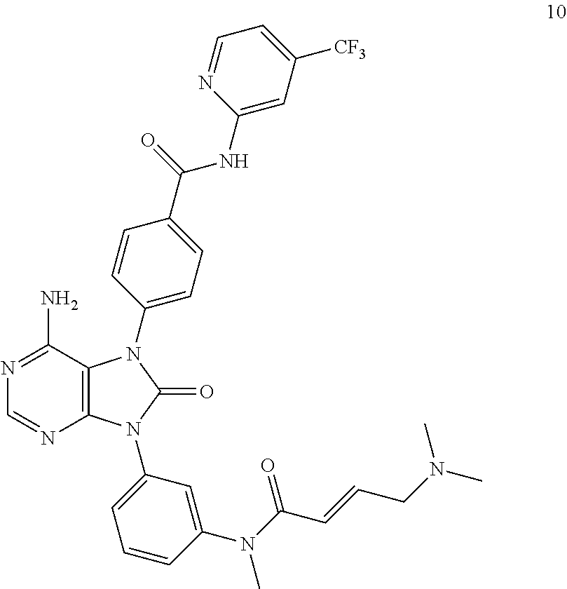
N1=C(N)C2=C(N=C1)N(C1=CC=CC(N(C(C=CCN(C)C)=O)C)=C1)C(=O)N2C1=CC=C(C(NC2=CC([CF3])=CC=N2)=O)C=C1
